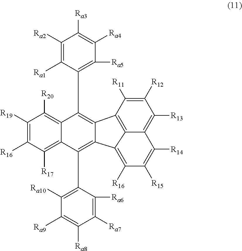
C1([R19])=C([R16])C([R17])=C2C(=C1[R20])C(C1=C([Ra5])C([Ra4])=C([Ra3])C([Ra2])=C1[Ra1])=C1C(=C2C2=C([Ra10])C([Ra9])=C([Ra8])C([Ra7])=C2[Ra6])C2=C([R16])C([R15])=C([R14])C3=C([R13])C([R12])=C([R11])C1=C32
